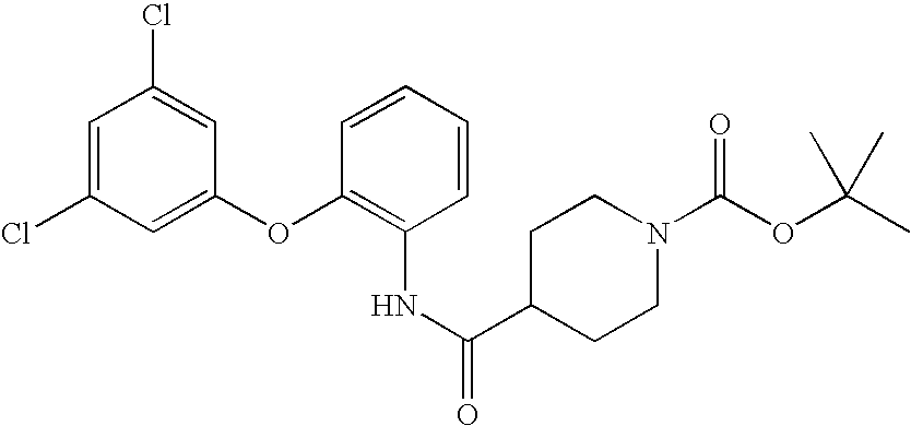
N(C1=C(OC2=CC(Cl)=CC(Cl)=C2)C=CC=C1)C(=O)C1CCN(C(OC(C)(C)C)=O)CC1
